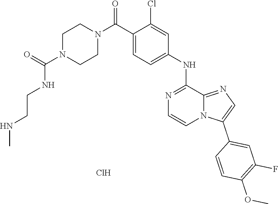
C1=C(C(N2CCN(C(NCCNC)=O)CC2)=O)C(Cl)=CC(NC2=NC=CN3C2=NC=C3C2=CC(F)=C(OC)C=C2)=C1.Cl
